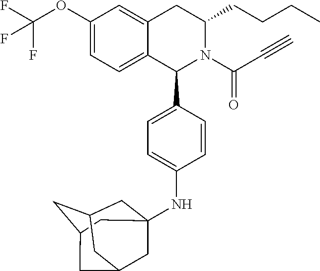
C12=CC=C(OC(F)(F)F)C=C1CC(CCCC)N(C(C#C)=O)C2C1=CC=C(NC23CC4CC(C2)CC(C3)C4)C=C1
